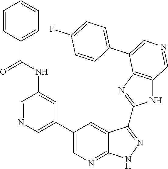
C1=NC=C(C2=CN=C3C(=C2)C(C2=NC4=C(N2)C=NC=C4C2=CC=C(F)C=C2)=NN3)C=C1NC(C1=CC=CC=C1)=O
